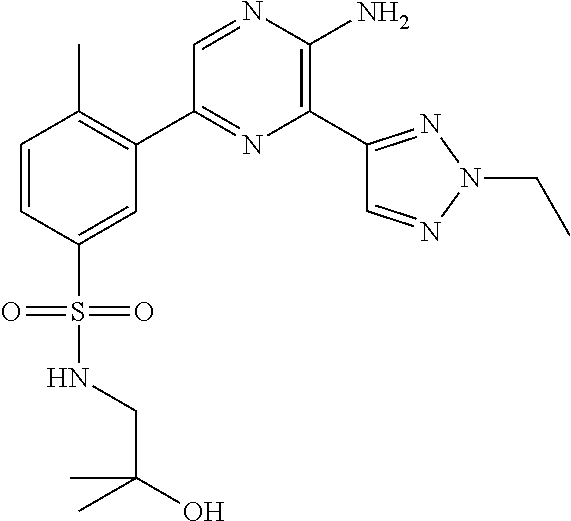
C1(C2=C(C)C=CC(S(=O)(=O)NCC(O)(C)C)=C2)=NC(C2=NN(CC)N=C2)=C(N)N=C1
